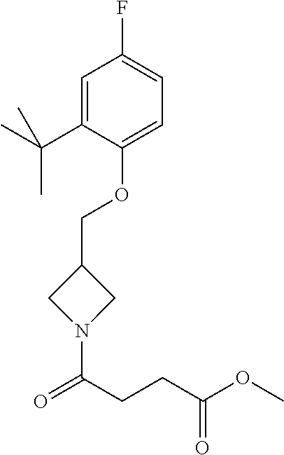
N1(C(CCC(OC)=O)=O)CC(COC2=CC=C(F)C=C2C(C)(C)C)C1
